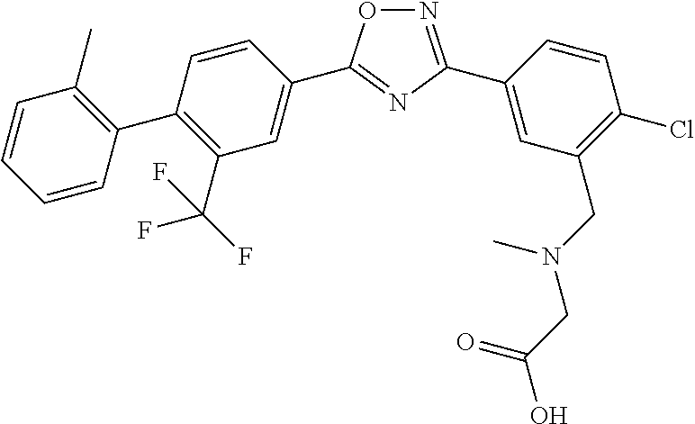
N1=C(C2=CC(CN(CC(O)=O)C)=C(Cl)C=C2)N=C(C2=CC(C(F)(F)F)=C(C3=C(C)C=CC=C3)C=C2)O1
